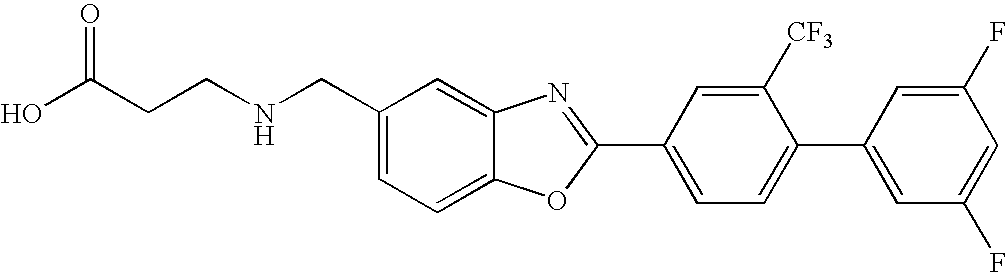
OC(CCNCC1=CC=C2C(=C1)N=C(C1=CC=C(C3=CC(F)=CC(F)=C3)C([CF3])=C1)O2)=O
